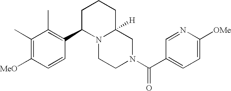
C1=C([OMe])N=CC(C(N2CC3([H])N(CC2)C(C2=C(C)C(C)=C([MeO])C=C2)CCC3)=O)=C1
